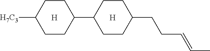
[H7C3]C1CCC(C2CCC(CCC=CC)CC2)CC1.[H].[H]
